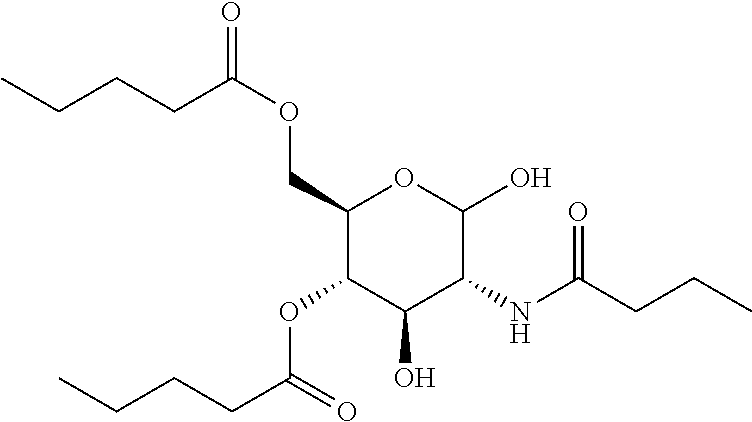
O(CC1C(OC(CCCC)=O)C(O)C(NC(=O)CCC)C(O)O1)C(CCCC)=O
